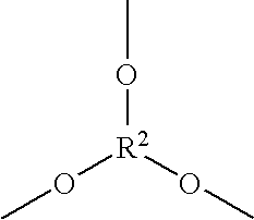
CO[R2](OC)OC
